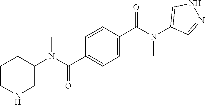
C1CNCC(N(C(C2=CC=C(C(N(C3=CNN=C3)C)=O)C=C2)=O)C)C1
